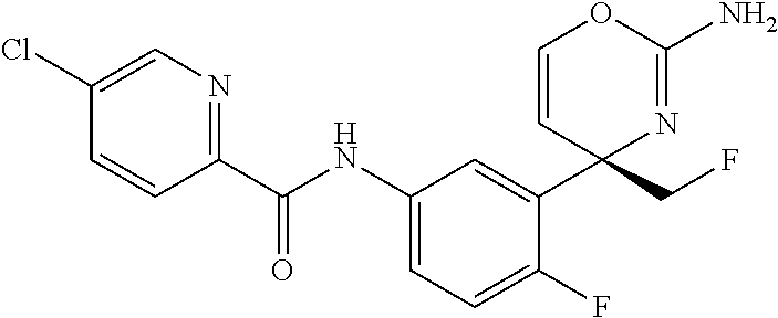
C1(C(NC2=CC=C(F)C(C3(CF)N=C(N)OC=C3)=C2)=O)=NC=C(Cl)C=C1
